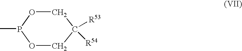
C1OP(C)OCC1([R53])[R54]
